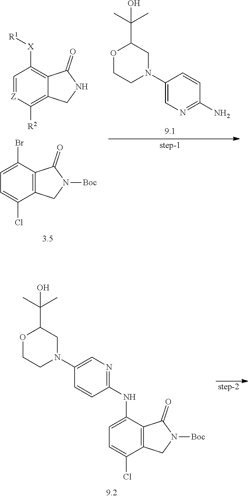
O1CCN(C2=CN=C(NC3=CC=C(Cl)C4=C3C(=O)N([Boc])C4)C=C2)CC1C(C)(C)O.[step-2].O1CCN(C2=CN=C(N)C=C2)CC1C(C)(C)O.C1(Br)=CC=C(Cl)C2=C1C(=O)N([Boc])C2.C1([X][R1])=C2C(=O)NCC2=C([R2])[Z]=C1
